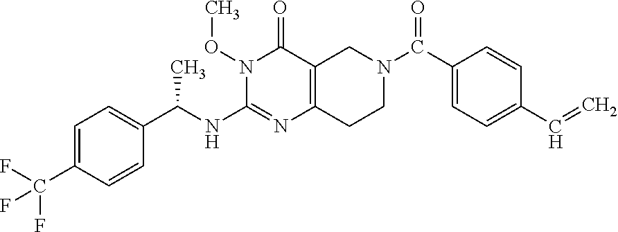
C1=C(C(F)(F)F)C=CC(C(NC2=NC3=C(C(=O)N2OC)CN(C(C2=CC=C(C=C)C=C2)=O)CC3)C)=C1
